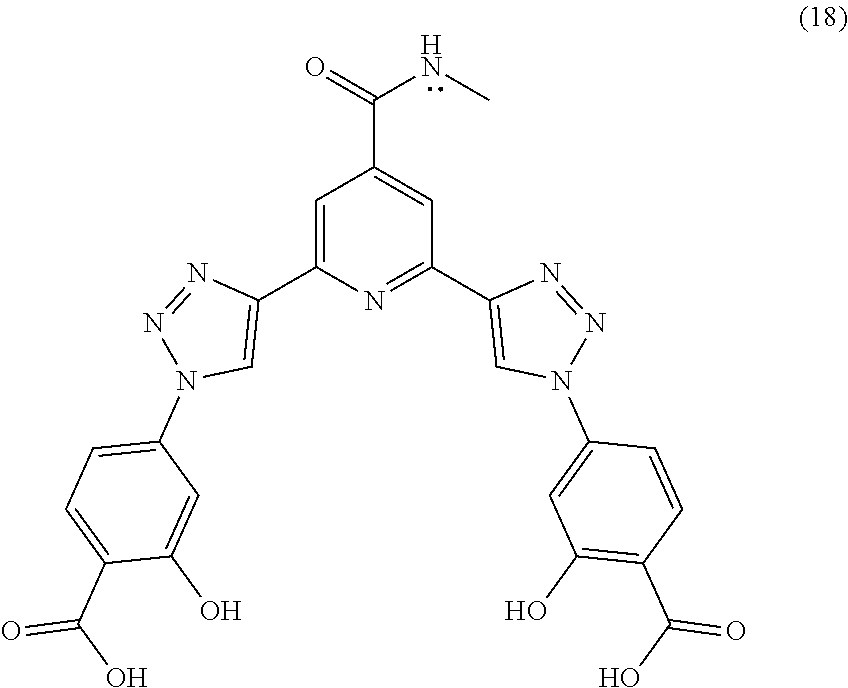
C1(N2N=NC(C3=NC(C4=CN(C5=CC=C(C(O)=O)C(O)=C5)N=N4)=CC(C(NC)=O)=C3)=C2)=CC(O)=C(C(=O)O)C=C1
